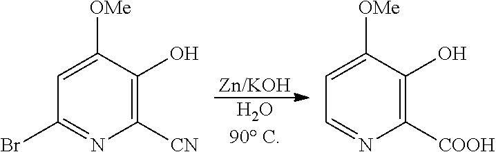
C1=C([OMe])C(O)=C([CN])N=C1Br.C1=C([OMe])C(O)=C([COOH])N=C1.[Zn/KOH].[H2O90 C]
